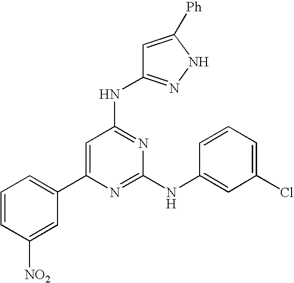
N(C1=NC(NC2=CC(Cl)=CC=C2)=NC(C2=CC=CC([NO2])=C2)=C1)C1=NNC([Ph])=C1
